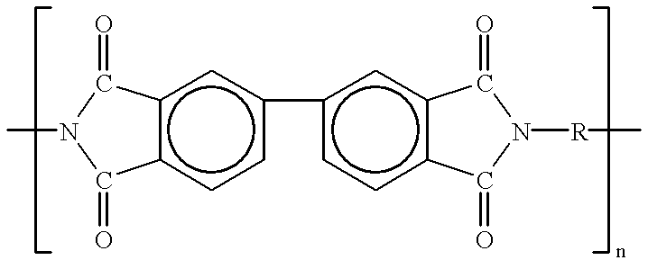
CN1C(=O)c2c(cc(-c3ccc4c(c3)C(=O)N([R]C)C4=O)cc2)C1=O
